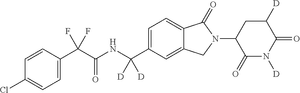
C1=CC(C(C(NC(C2=CC=C3C(=C2)CN(C2C(=O)N([D])C(=O)C([D])C2)C3=O)([D])[D])=O)(F)F)=CC=C1Cl
